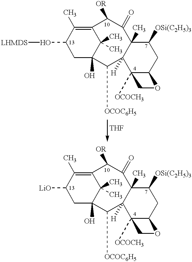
C1(O[LHMDS])CC2(O)C(C)(C)C(=C1C)C([OR])C(=O)C1(C)C([H])(C2[OCOC6H5])C2([OCOCH3])C(CC1[OSi(C2H5)3])OC2.C1([LiO])CC2(O)C(C)(C)C(=C1C)C([OR])C(=O)C1(C)C([H])(C2[OCOC6H5])C2([OCOCH3])C(CC1[OSi(C2H5)3])OC2
